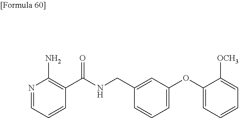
N1=CC=CC(C(NCC2=CC(OC3=CC=CC=C3[OCH3])=CC=C2)=O)=C1N
